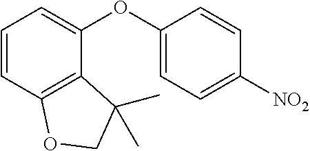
C1=CC2=C(C(OC3=CC=C([NO2])C=C3)=C1)C(C)(C)CO2
